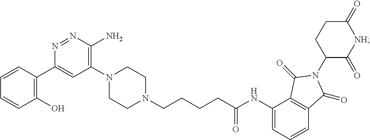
C(C(=O)NC1=CC=CC2=C1C(=O)N(C1CCC(=O)[NH]C1=O)C2=O)CCCN1CCN(C2=C(N)N=NC(C3=C(O)C=CC=C3)=C2)CC1
